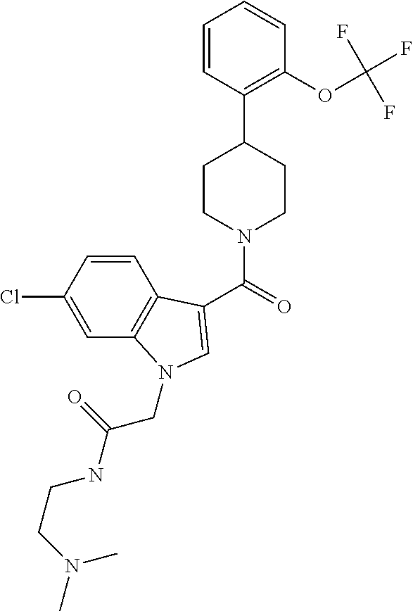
C(=O)(N1CCC(C2=C(OC(F)(F)F)C=CC=C2)CC1)C1=CN(CC(NCCN(C)C)=O)C2=C1C=CC(Cl)=C2
